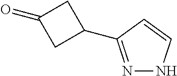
N1=C(C2CC(=O)C2)C=CN1
